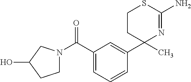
C(C1=CC=CC(C2(C)N=C(N)SCC2)=C1)(N1CCC(O)C1)=O
